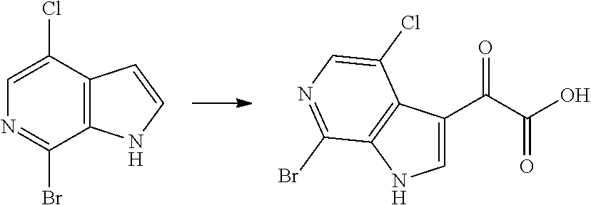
C1=C(Cl)C2=C(C(Br)=N1)NC=C2.C1=C(C(C(O)=O)=O)C2=C(N1)C(Br)=NC=C2Cl
